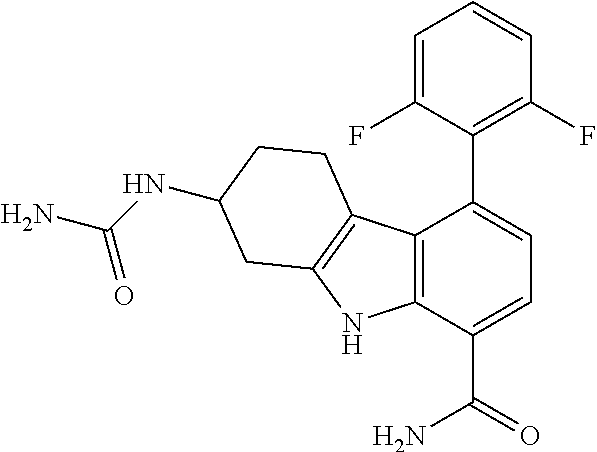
C12=C(C(C(=O)N)=CC=C1C1=C(F)C=CC=C1F)NC1=C2CCC(NC(N)=O)C1
